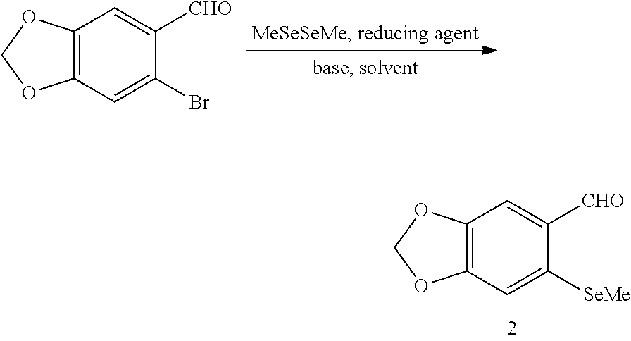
C12=C(C=C([SeMe])C([CHO])=C1)OCO2.C12=C(C=C(Br)C([CHO])=C1)OCO2
